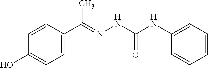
C1=CC(C(=NNC(NC2=CC=CC=C2)=O)C)=CC=C1O
